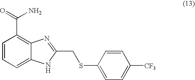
C1=CC=C2C(=C1C(=O)N)N=C(CSC1=CC=C([CF3])C=C1)[N H]2
